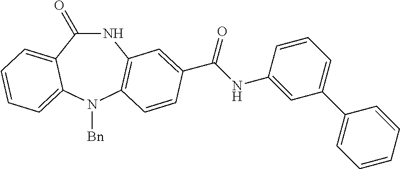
C1(=O)NC2=C(N([Bn])C3=CC=CC=C13)C=CC(C(NC1=CC(C3=CC=CC=C3)=CC=C1)=O)=C2
